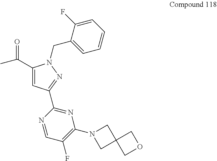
C(=O)(C1=CC(C2=NC(N3CC4(C3)COC4)=C(F)C=N2)=NN1CC1=CC=CC=C1F)C
